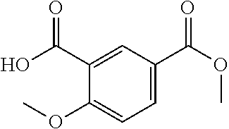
C1=C(C(OC)=O)C=C(C(O)=O)C(OC)=C1
